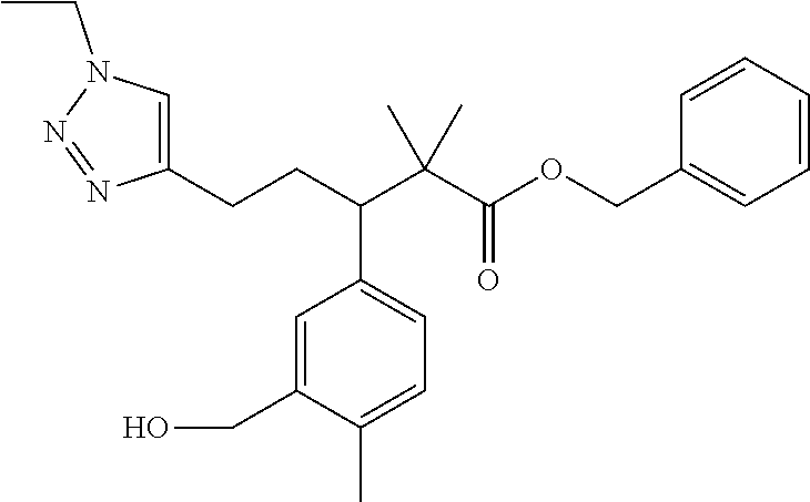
C1=C(CO)C(C)=CC=C1C(C(C(OCC1=CC=CC=C1)=O)(C)C)CCC1=CN(CC)N=N1
